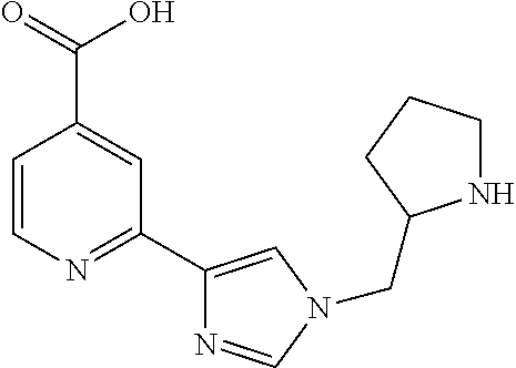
C1=CN=C(C2=CN(CC3NCCC3)C=N2)C=C1C(=O)O
